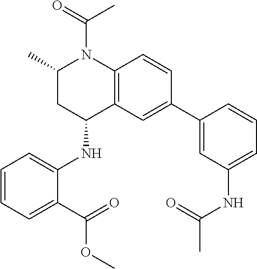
C1(C)CC(NC2=CC=CC=C2C(OC)=O)C2=C(N1C(C)=O)C=CC(C1=CC(NC(=O)C)=CC=C1)=C2
